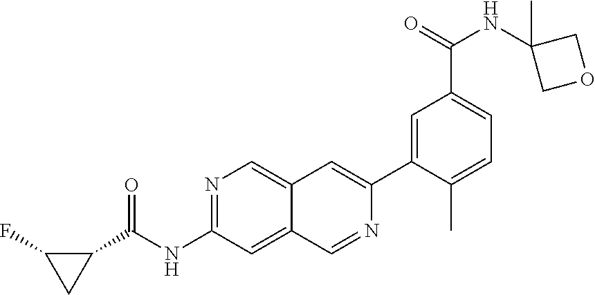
N1=C(NC(C2CC2F)=O)C=C2C(=C1)C=C(C1=CC(C(=O)NC3(C)COC3)=CC=C1C)N=C2
